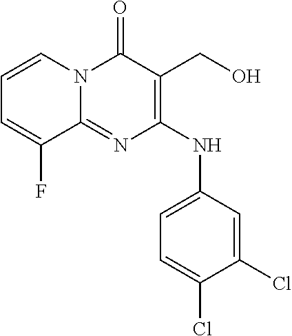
C1=C(Cl)C(Cl)=CC(NC2=C(CO)C(=O)N3C(=N2)C(F)=CC=C3)=C1
